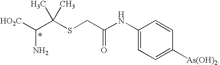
[HO2C]C(C(SCC(NC1=CC=C([As(OH)2])C=C1)=O)(C)C)N
